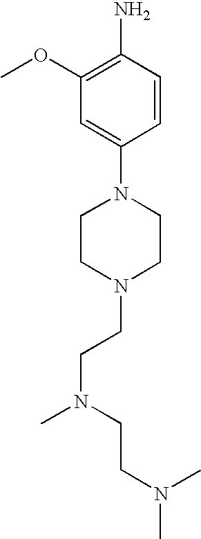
N1(C2=CC(OC)=C(N)C=C2)CCN(CCN(C)CCN(C)C)CC1
